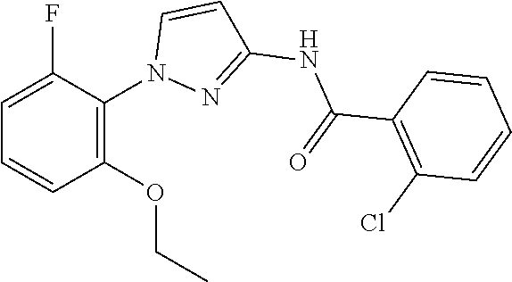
C(C1=C(Cl)C=CC=C1)(=O)NC1=NN(C2=C(OCC)C=CC=C2F)C=C1
